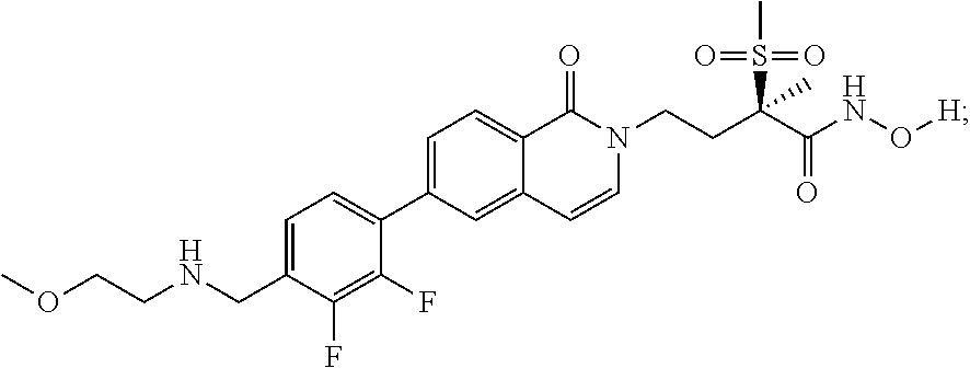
C1(C2=CC=C3C(=C2)C=CN(CCC(C(NO[H])=O)(S(C)(=O)=O)C)C3=O)=CC=C(CNCCOC)C(F)=C1F
